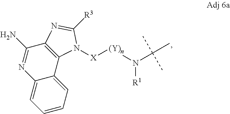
N1=C(N)C2=C(C3=CC=CC=C13)N([X][(Y)n]N(C(C)(C)C)[R1])C([R3])=N2
